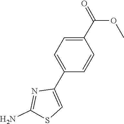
O(C)C(C1=CC=C(C2=CSC(N)=N2)C=C1)=O
